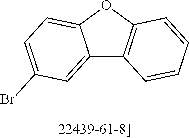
C12=CC(Br)=CC=C1OC1=C2C=CC=C1
